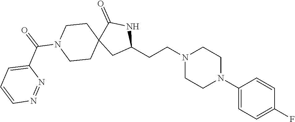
C1(N2CCN(CCC3NC(=O)C4(C3)CCN(C(=O)C3=CC=CN=N3)CC4)CC2)=CC=C(F)C=C1
